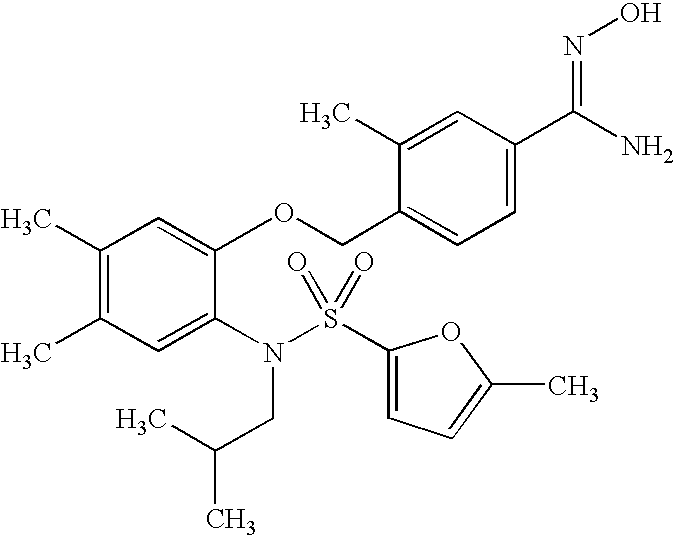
C1(C)=C(C)C=C(N(CC(C)C)S(=O)(=O)C2=CC=C(C)O2)C(OCC2=CC=C(C(N)=NO)C=C2C)=C1
